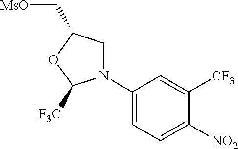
N1(C2=CC=C([NO2])C([CF3])=C2)CC(C[MsO])OC1[F3C]
